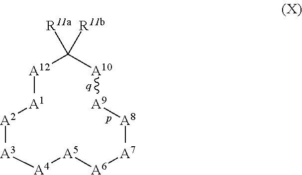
[A4]1[A5][A6][A7][A8][A9][A10]C([R11a])([R11b])[A12][A1][A2][A3]1
